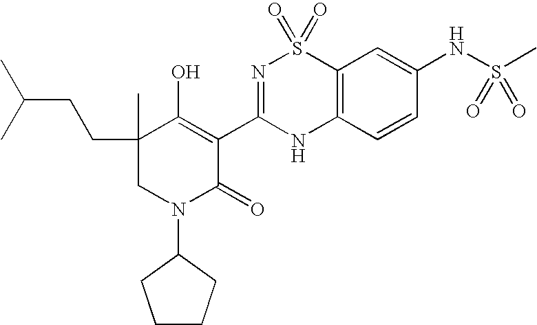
C12=C(C=CC(NS(C)(=O)=O)=C1)NC(C1=C(O)C(C)(CCC(C)C)CN(C3CCCC3)C1=O)=NS2(=O)=O
